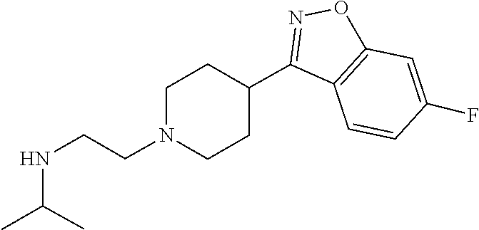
C1CN(CCNC(C)C)CCC1C1=NOC2=C1C=CC(F)=C2
